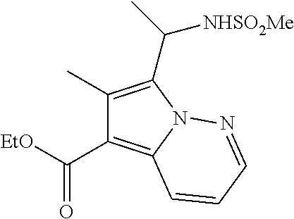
C1(C)=C(C([NHSO2Me])C)N2C(=C1C(=O)[EtO])C=CC=N2
